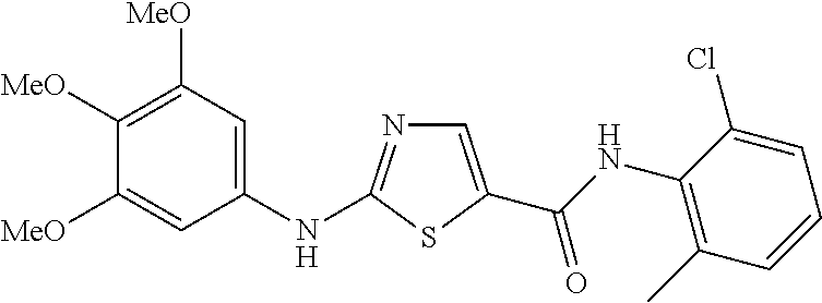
C1(NC2=NC=C(C(NC3=C(C)C=CC=C3Cl)=O)S2)=CC([MeO])=C([MeO])C([MeO])=C1
